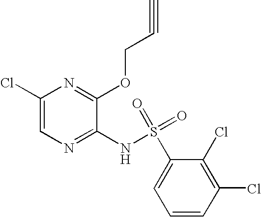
C1(Cl)=CN=C(NS(C2=CC=CC(Cl)=C2Cl)(=O)=O)C(OCC#C)=N1
